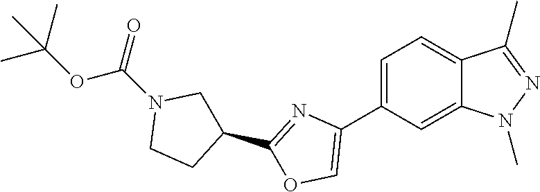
C1=C(C2=COC(C3CN(C(=O)OC(C)(C)C)CC3)=N2)C=C2C(=C1)C(C)=NN2C
